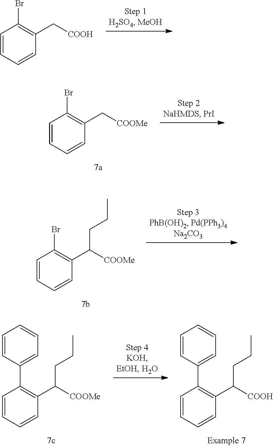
C1=CC=CC(C[COOH])=C1Br.C1=CC=CC(C([COOMe])CCC)=C1Br.C1=CC=CC(C([COOH])CCC)=C1C1=CC=CC=C1.C1=CC=CC(C([COOMe])CCC)=C1C1=CC=CC=C1.C1=CC=CC(C[COOMe])=C1Br
